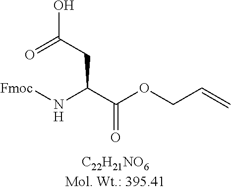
[Fmoc]NC(C(OCC=C)=O)CC(O)=O
